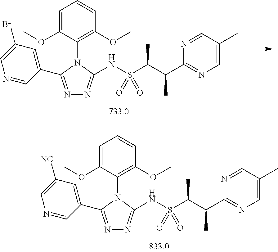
C1=C(OC)C(N2C(NS(C(C(C3=NC=C(C)C=N3)C)C)(=O)=O)=NN=C2C2=CC(Br)=CN=C2)=C(OC)C=C1.C1=C(OC)C(N2C(NS(C(C(C3=NC=C(C)C=N3)C)C)(=O)=O)=NN=C2C2=CC([NC])=CN=C2)=C(OC)C=C1
